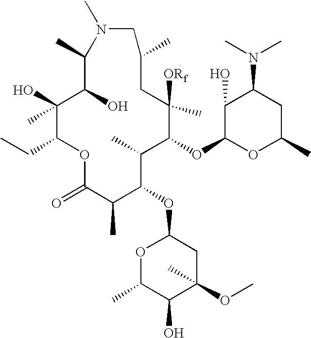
C1(O)(C)C(CC)OC(=O)C(C)C(OC2CC(OC)(C)C(O)C(C)O2)C(C)C(OC2OC(C)CC(N(C)C)C2O)C([ORf])(C)CC(C)CN(C)C(C)C1O
